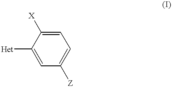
C1([Het])=CC([Z])=CC=C1[X]
